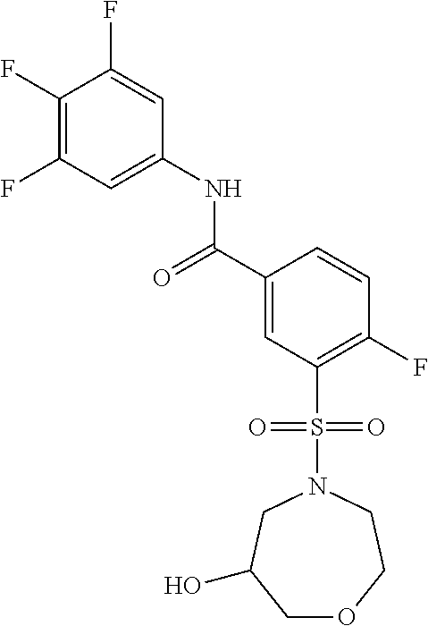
C1(F)=C(F)C=C(NC(=O)C2=CC(S(N3CC(O)COCC3)(=O)=O)=C(F)C=C2)C=C1F
